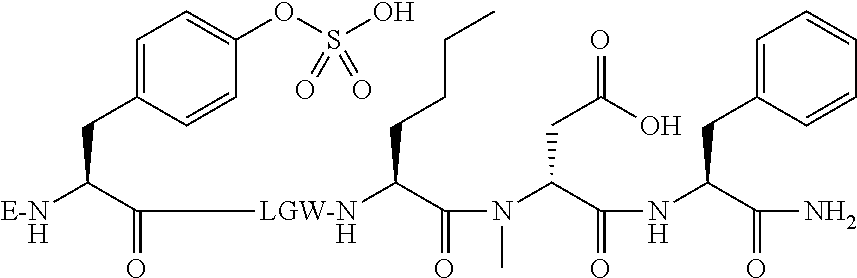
C1=C(CC([E-NH])C(=O)[LGW-NH]C(C(=O)N(C(C(NC(C(=O)N)CC2=CC=CC=C2)=O)CC(O)=O)C)CCCC)C=CC(OS(O)(=O)=O)=C1
